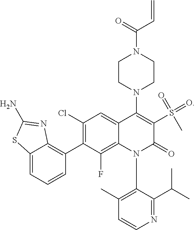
C12=CC=CC(C3=C(Cl)C=C4C(=C3F)N(C3=C(C)C=CN=C3C(C)C)C(=O)C(S(C)(=O)=O)=C4N3CCN(C(=O)C=C)CC3)=C1N=C(N)S2
